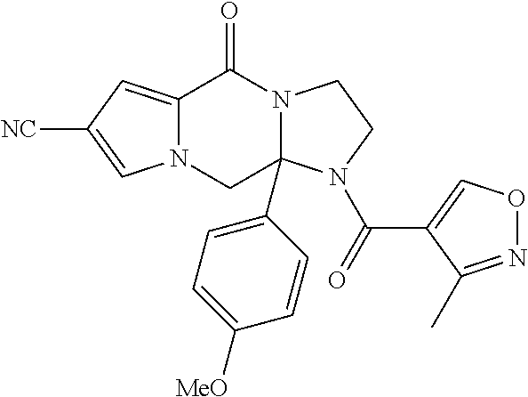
C12=CC([NC])=CN1CC1(C3=CC=C([MeO])C=C3)N(C2=O)CCN1C(C1=CON=C1C)=O
